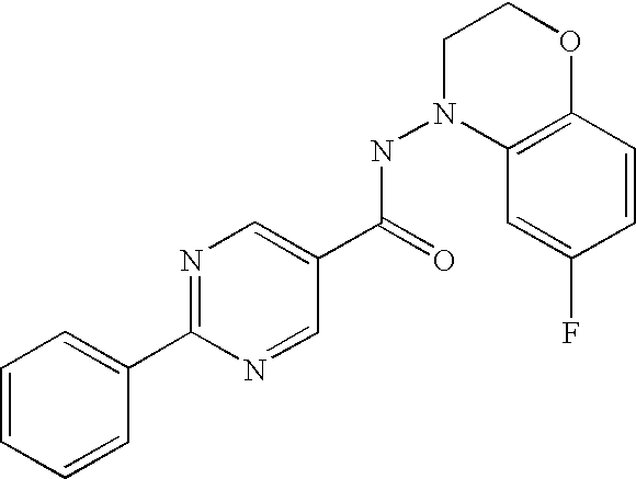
C1=CC=CC(C2=NC=C(C(=O)NN3C4=C(OCC3)C=CC(F)=C4)C=N2)=C1
